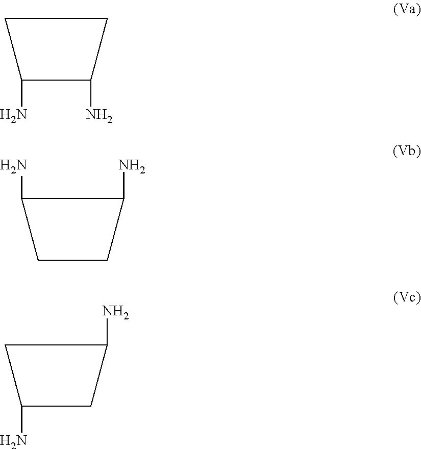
C1C(N)C(N)C1.C1(N)CCC1N.C1C(N)CC1N
